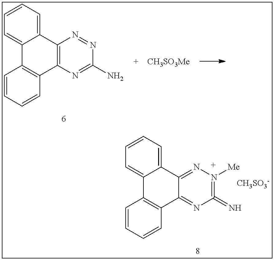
C1=C2C(=CC=C1)C1=C(C3=C2C=CC=C3)N=C(N)N=N1.C1=C2C(=CC=C1)C1=NN([Me])=C(=N)N=C1C1=C2C=CC=C1.[CH3SO3-].[CH3SO3Me]
